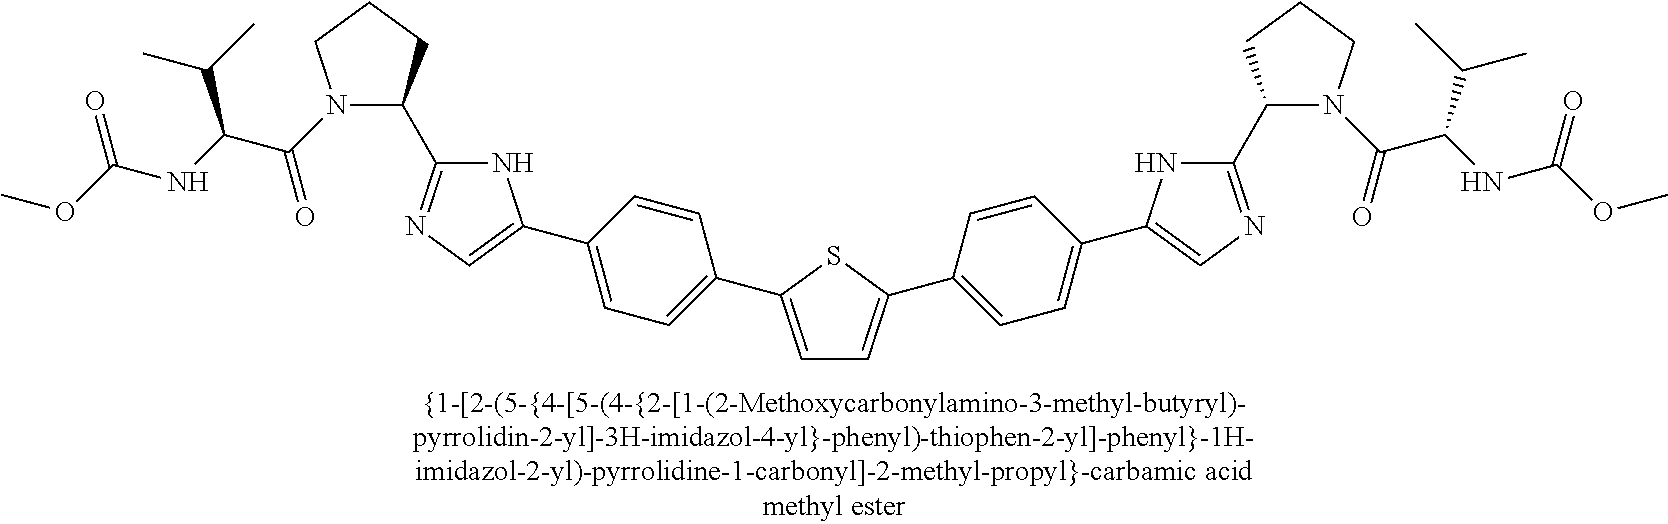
C1=C(C2=CC=C(C3=CN=C(C4N(C(C(NC(=O)OC)C(C)C)=O)CCC4)N3)C=C2)SC(C2=CC=C(C3=CN=C(C4N(C(C(NC(=O)OC)C(C)C)=O)CCC4)N3)C=C2)=C1
